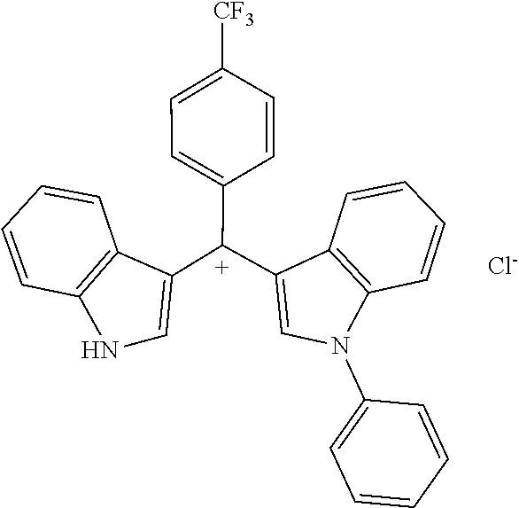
C1=CC2=C(C=C1)C([C+](C1=CC=C([CF3])C=C1)C1=CN(C3=CC=CC=C3)C3=C1C=CC=C3)=CN2.[Cl-]
